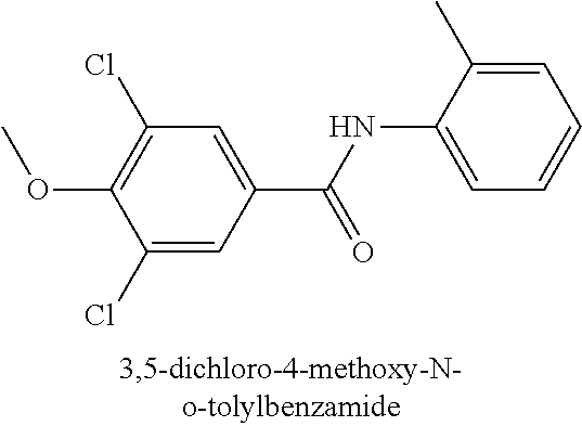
C1(Cl)=CC(C(NC2=CC=CC=C2C)=O)=CC(Cl)=C1OC
